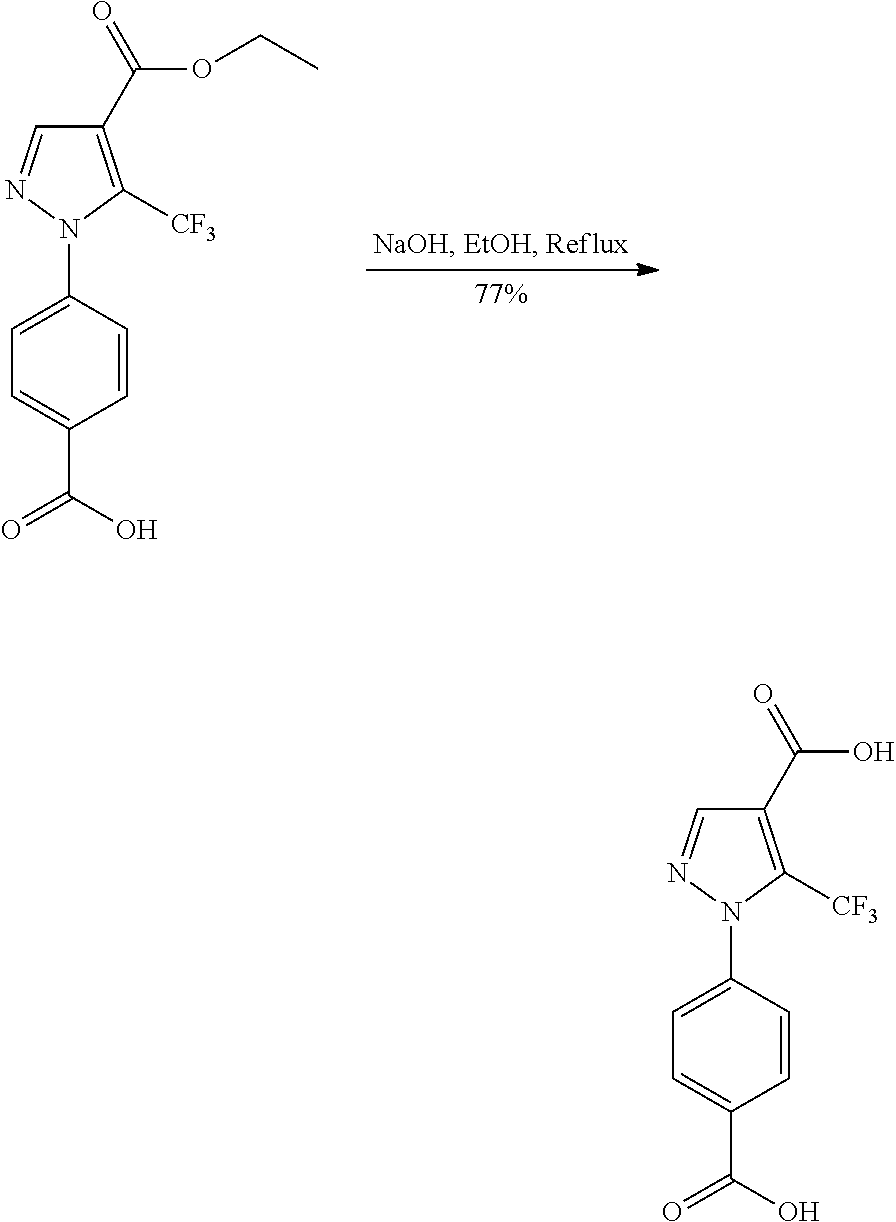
C1=C(N2N=CC(C(=O)OCC)=C2[CF3])C=CC(C(=O)O)=C1.C1=C(N2N=CC(C(=O)O)=C2[CF3])C=CC(C(=O)O)=C1
